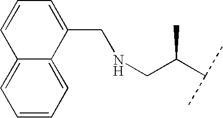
C12=CC=CC=C1C(CNCC(C(C)C)C)=CC=C2
